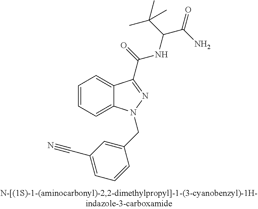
C1=CC=C2C(=C1)C(C(NC(C(C)(C)C)C(=O)N)=O)=NN2CC1=CC(C#N)=CC=C1
